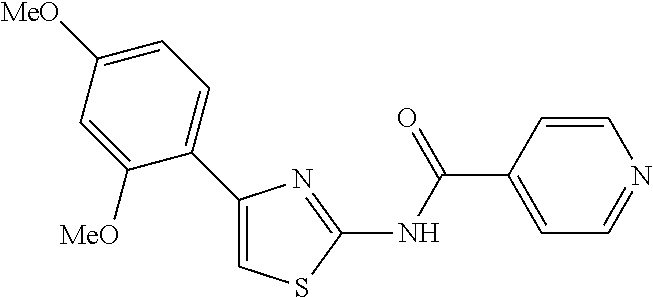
C1=CC(C(NC2=NC(C3=CC=C([MeO])C=C3[MeO])=CS2)=O)=CC=N1
